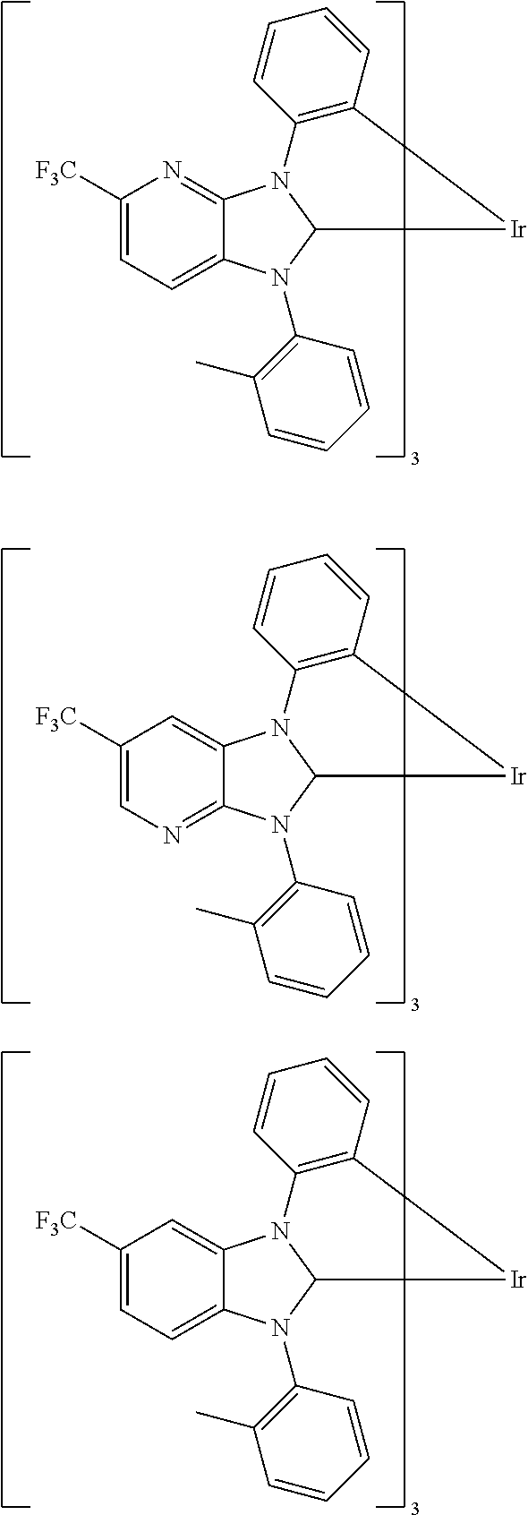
C1([F3C])=CC=C2C(=N1)N1C(N2C2=C(C)C=CC=C2)[Ir]C2=C1C=CC=C2.C1([F3C])=CN=C2C(=C1)N1C(N2C2=C(C)C=CC=C2)[Ir]C2=C1C=CC=C2.C1([F3C])=CC=C2C(=C1)N1C(N2C2=C(C)C=CC=C2)[Ir]C2=C1C=CC=C2
